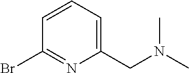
C1(Br)=NC(CN(C)C)=CC=C1
